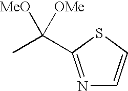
N1=C(C(C)([OMe])[MeO])SC=C1
